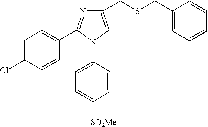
C1=C(Cl)C=CC(C2=NC(CSCC3=CC=CC=C3)=CN2C2=CC=C([SO2Me])C=C2)=C1
